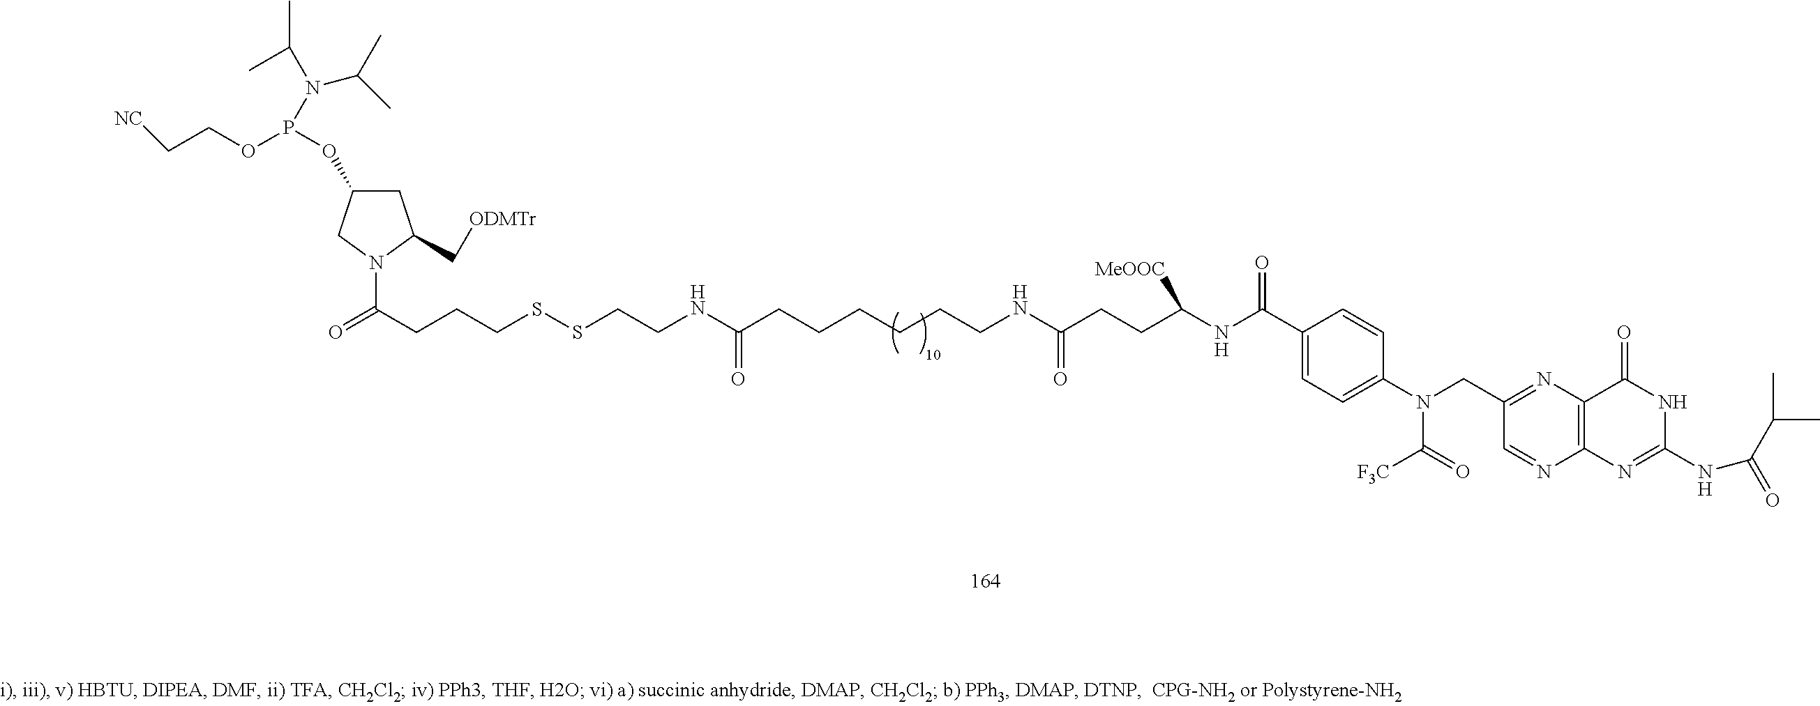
C1C(OP(OCC[NC])N(C(C)C)C(C)C)CN(C(CCCSSCCNC(CCCCCCNC(CCC(NC(C2=CC=C(N(CC3=NC4=C(N=C3)N=C(NC(C(C)C)=O)NC4=O)C(=O)[F3C])C=C2)=O)[MeOOC])=O)=O)=O)C1C[ODMTr]
